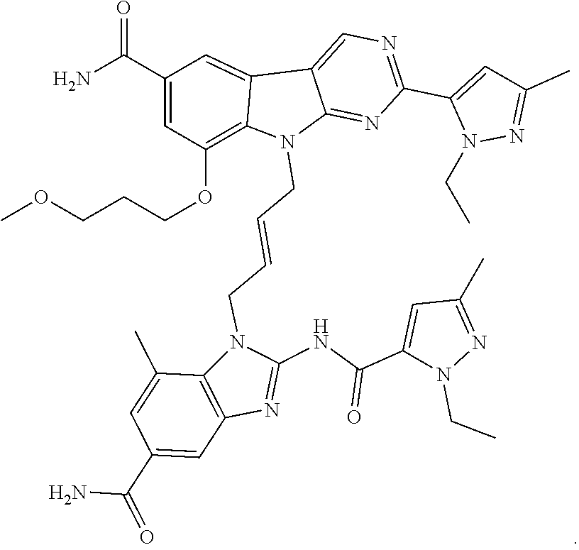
N1(CC)N=C(C)C=C1C(NC1=NC2=C(C(C)=CC(C(N)=O)=C2)N1CC=CCN1C2=NC(C3=CC(C)=NN3CC)=NC=C2C2=CC(C(N)=O)=CC(OCCCOC)=C21)=O
